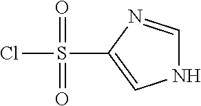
O=S(=O)(Cl)C1=CNC=N1
